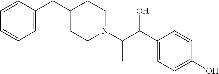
C1=CC(CC2CCN(C(C(C3=CC=C(O)C=C3)O)C)CC2)=CC=C1
